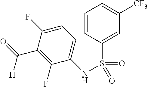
C1=C(F)C(C(=O)[H])=C(F)C(NS(=O)(C2=CC([CF3])=CC=C2)=O)=C1
